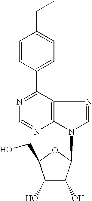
C1(C2=CC=C(CC)C=C2)=NC=NC2=C1N=CN2C1C(O)C(O)C(CO)O1
